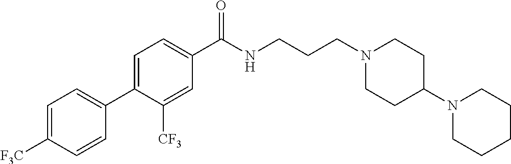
C1=C([F3C])C=CC(C2=CC=C(C(NCCCN3CCC(N4CCCCC4)CC3)=O)C=C2[CF3])=C1
